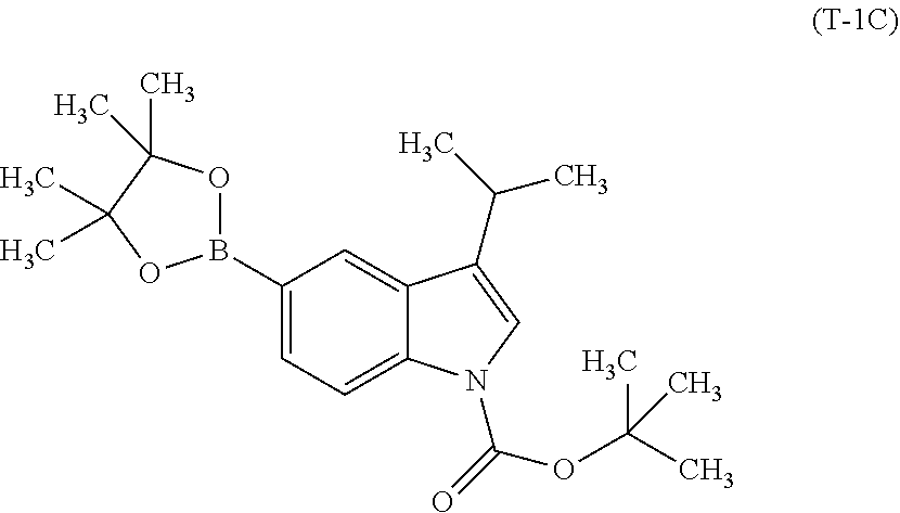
C1(B2OC(C)(C)C(C)(C)O2)=CC=C2C(=C1)C(C(C)C)=CN2C(=O)OC(C)(C)C
